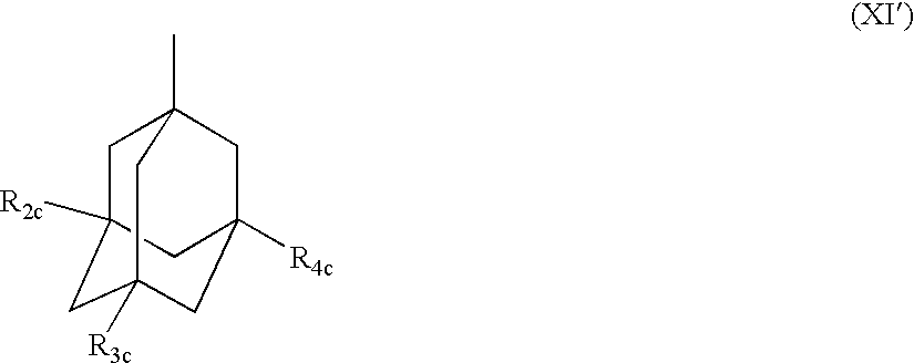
C1C2([R2c])CC3([R3c])CC([R4c])(CC1(C)C3)C2
